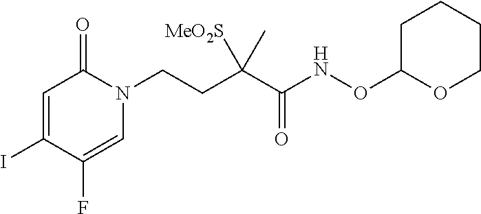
C1CCCOC1ONC(C(CCN1C(=O)C=C(I)C(F)=C1)([MeO2S])C)=O
